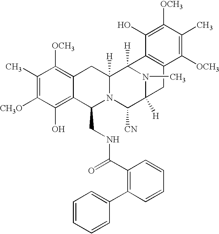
C1(C)=C([CH3O])C(O)=C2C(=C1[OCH3])CC1([H])N(C2CNC(C2=C(C3=CC=CC=C3)C=CC=C2)=O)C([CN])C2([H])N(C)C1([H])C1=C(C2)C([OCH3])=C(C)C([OCH3])=C1O
